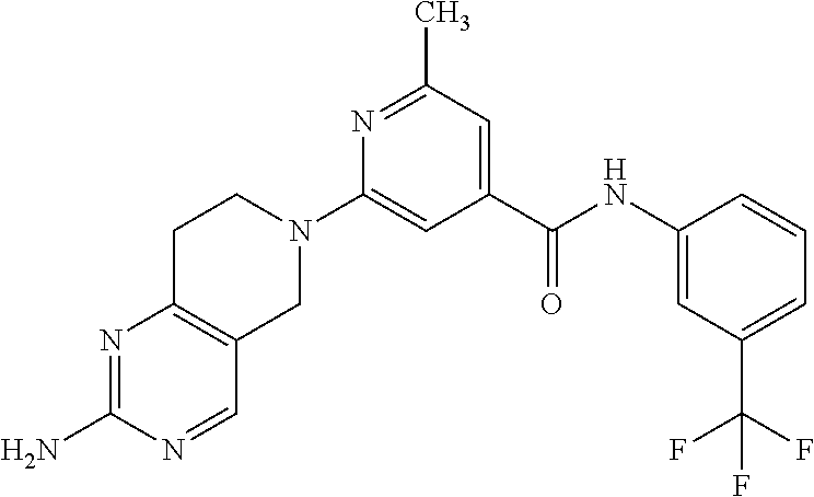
N1=C(C)C=C(C(NC2=CC(C(F)(F)F)=CC=C2)=O)C=C1N1CCC2=C(C1)C=NC(N)=N2
